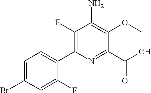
C1(F)=C(C2=CC=C(Br)C=C2F)N=C(C(O)=O)C(OC)=C1N
